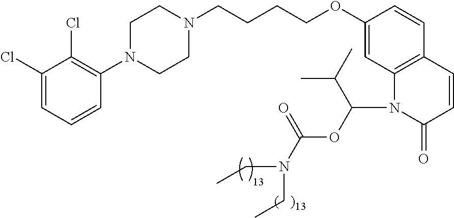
C1(Cl)=CC=CC(N2CCN(CCCCOC3=CC4=C(C=C3)C=CC(=O)N4C(OC(N(CC)CC)=O)C(C)C)CC2)=C1Cl
